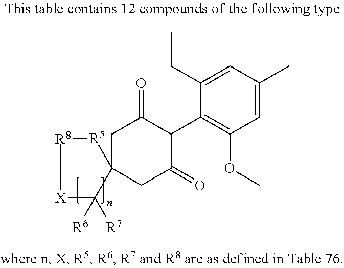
C1(CC)=CC(C)=CC(OC)=C1C1C(=O)CC2(CC1=O)C([R6])([R7])[X][R8][R5]2
